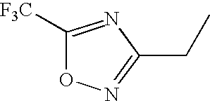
C1([F3C])=NC(CC)=NO1
